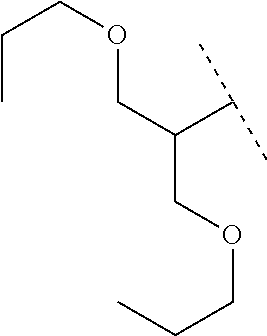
C(OCC(COCCC)C(C)C)CC
